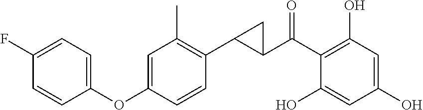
C1(C(C2=C(O)C=C(O)C=C2O)=O)C(C2=C(C)C=C(OC3=CC=C(F)C=C3)C=C2)C1
